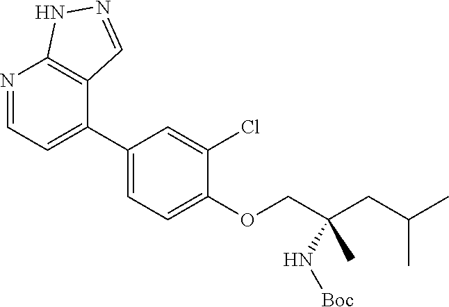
N1=CC=C(C2=CC=C(OCC(CC(C)C)(N[Boc])C)C(Cl)=C2)C2=C1NN=C2
